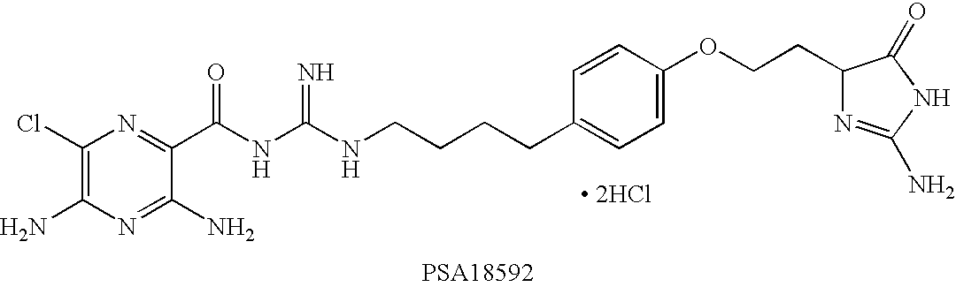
NC1=C(Cl)N=C(C(NC(NCCCCC2=CC=C(OCCC3N=C(N)NC3=O)C=C2)=N)=O)C(N)=N1.[ 2HCl]
